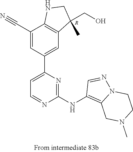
C1(NC2=C3N(N=C2)CCN(C)C3)=NC(C2=CC3=C(C(C#N)=C2)NCC3(CO)C)=CC=N1.[R]
